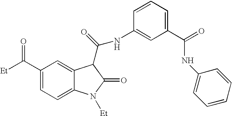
[Et]C(C1=CC=C2C(=C1)C(C([N H]C1=CC(C(=O)NC3=CC=CC=C3)=CC=C1)=O)C(=O)N2[Et])=O
